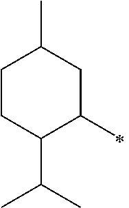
C1CC(C(C)C)C(C)CC1C
